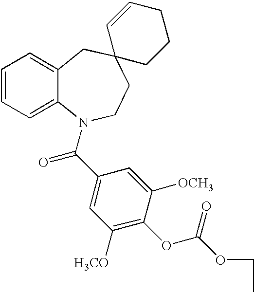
C1=CC=C2C(=C1)CC1(CCN2C(C2=CC([H3CO])=C(OC(OCC)=O)C([OCH3])=C2)=O)CCCC=C1
